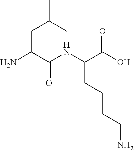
C(CC(NC(C(N)CC(C)C)=O)C(O)=O)CCN
